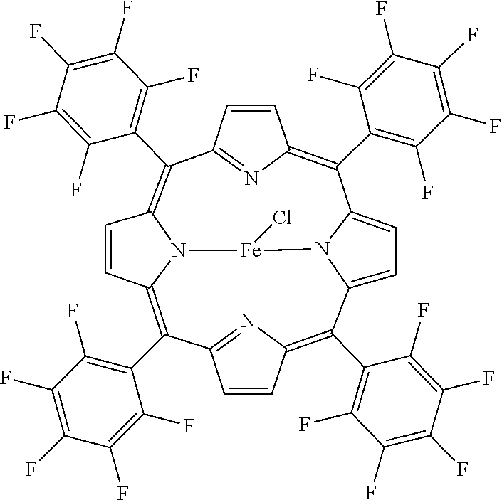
C12=NC(=C(C3=C(F)C(F)=C(F)C(F)=C3F)C3=CC=C4N3[Fe](Cl)N3C(=C(C5=C(F)C(F)=C(F)C(F)=C5F)C5=NC(=C4C4=C(F)C(F)=C(F)C(F)=C4F)C=C5)C=CC3=C1C1=C(F)C(F)=C(F)C(F)=C1F)C=C2
